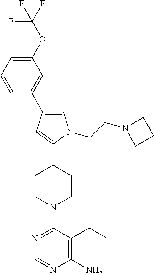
C1=C(C2=CC(OC(F)(F)F)=CC=C2)C=C(C2CCN(C3=NC=NC(N)=C3CC)CC2)N1CCN1CCC1
